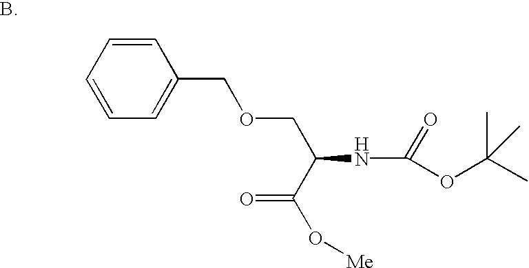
C1=CC=C(COCC(C(=O)O[Me])NC(=O)OC(C)(C)C)C=C1
